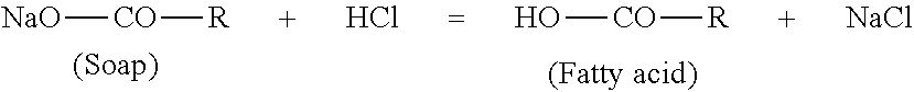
O[CO][R].[NaO][CO][R].Cl.[NaCl]
